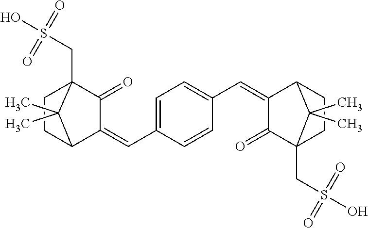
C1CC2C(=CC3=CC=C(C=C4C(=O)C5(CS(=O)(=O)O)CCC4C5(C)C)C=C3)C(=O)C1(CS(=O)(=O)O)C2(C)C
